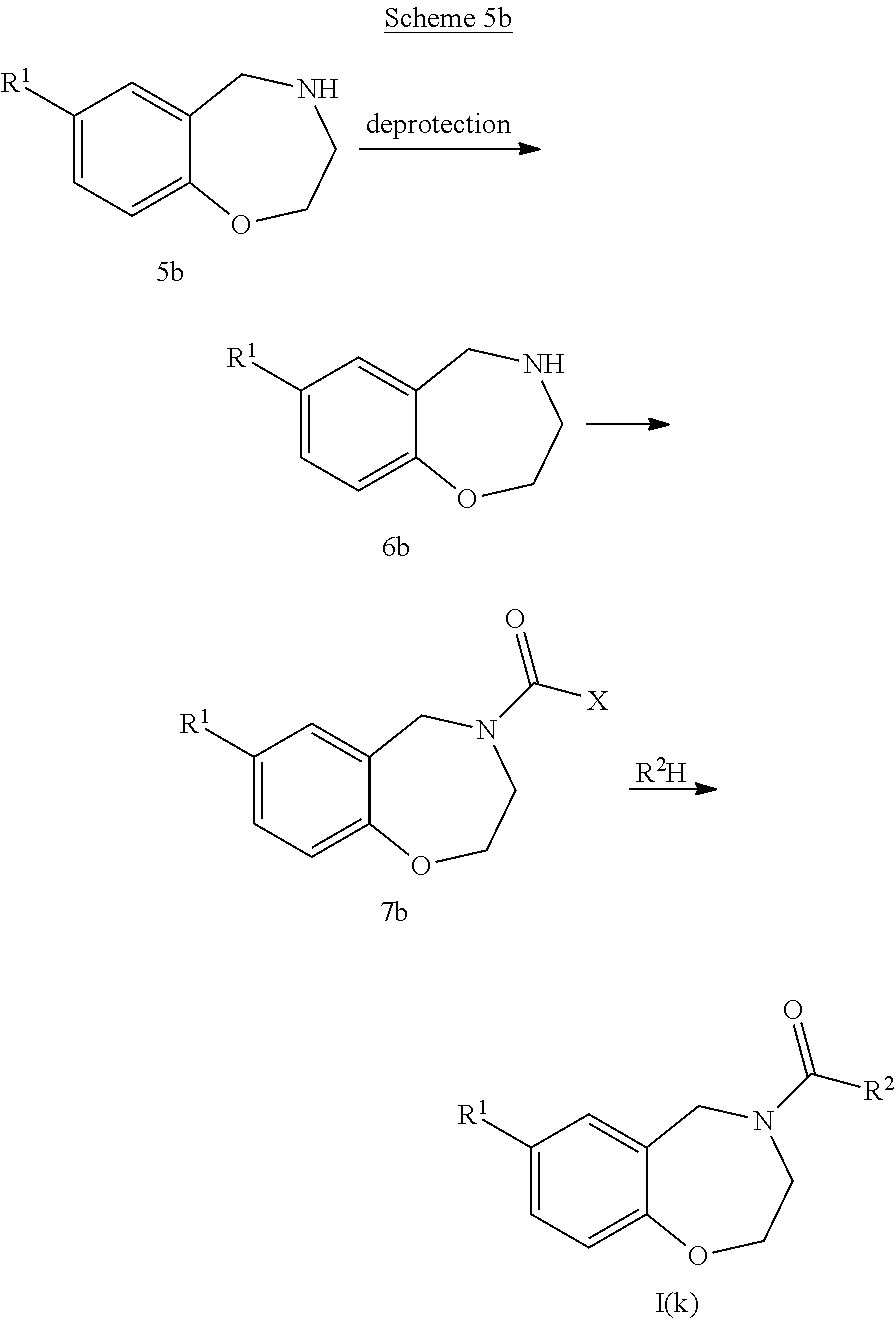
C1([R1])=CC=C2C(=C1)CNCCO2.C1([R1])=CC=C2C(=C1)CNCCO2.C1([R1])=CC=C2C(=C1)CN(C([X])=O)CCO2.[R2H].C1([R1])=CC=C2C(=C1)CN(C([R2])=O)CCO2
